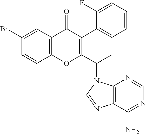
C1=CC2=C(C=C1Br)C(=O)C(C1=CC=CC=C1F)=C(C(C)N1C3=C(N=C1)C(N)=NC=N3)O2
